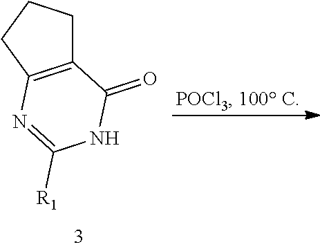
C12=C(CCC1)N=C([R1])NC2=O
